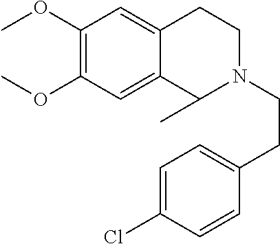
COC1=C(OC)C=C2C(=C1)CCN(CCC1=CC=C(Cl)C=C1)C2C
